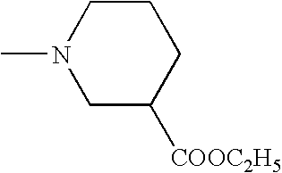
C1CN(C)CC([COOC2H5])C1
